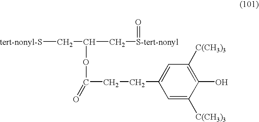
[tert-nonyl-S]CC(OC(=O)CCC1=CC([C(CH3)3])=C(O)C([C(CH3)3])=C1)C[S-tert-nonyl]=O
